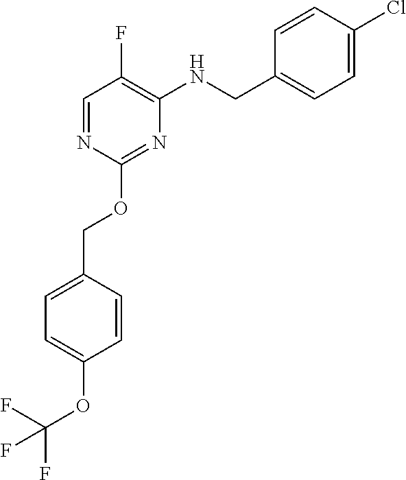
C1=C(COC2=NC(NCC3=CC=C(Cl)C=C3)=C(F)C=N2)C=CC(OC(F)(F)F)=C1
